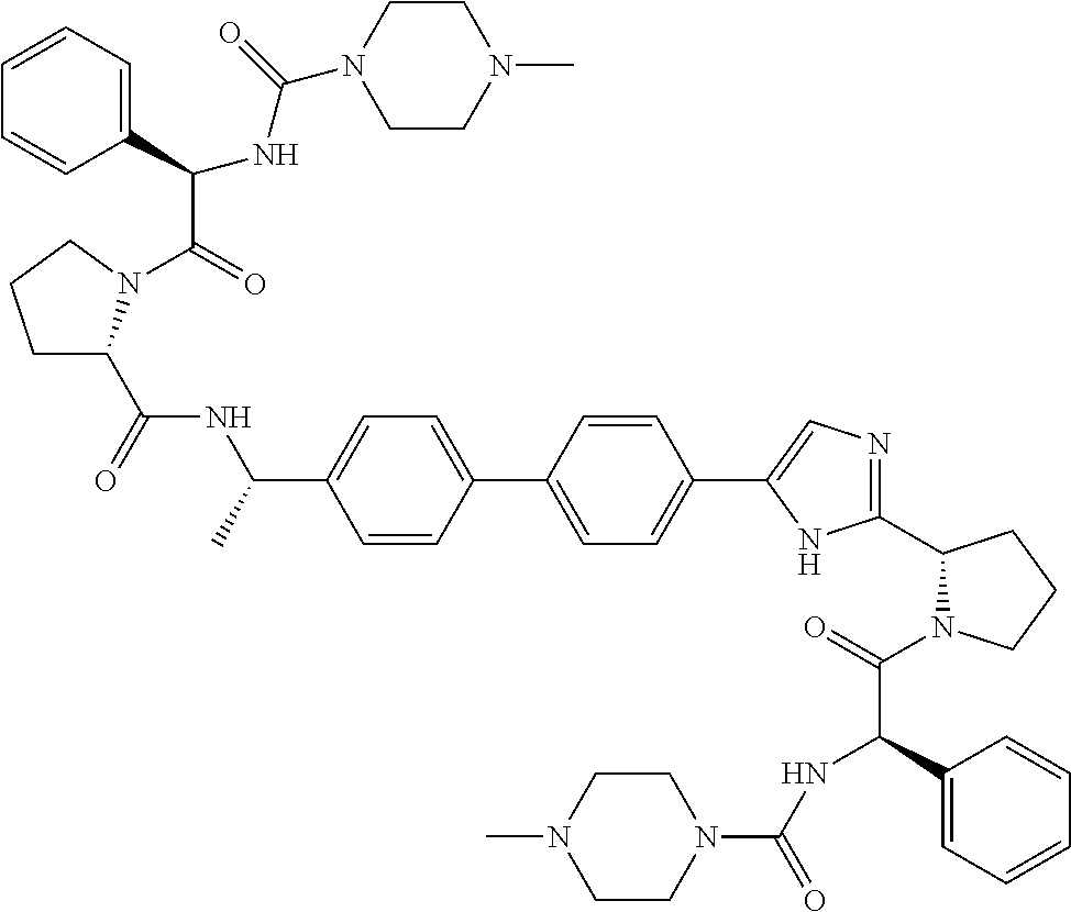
C1CN(C(NC(C2=CC=CC=C2)C(=O)N2C(C(NC(C3=CC=C(C4=CC=C(C5=CN=C(C6N(C(C(NC(N7CCN(C)CC7)=O)C7=CC=CC=C7)=O)CCC6)N5)C=C4)C=C3)C)=O)CCC2)=O)CCN1C
